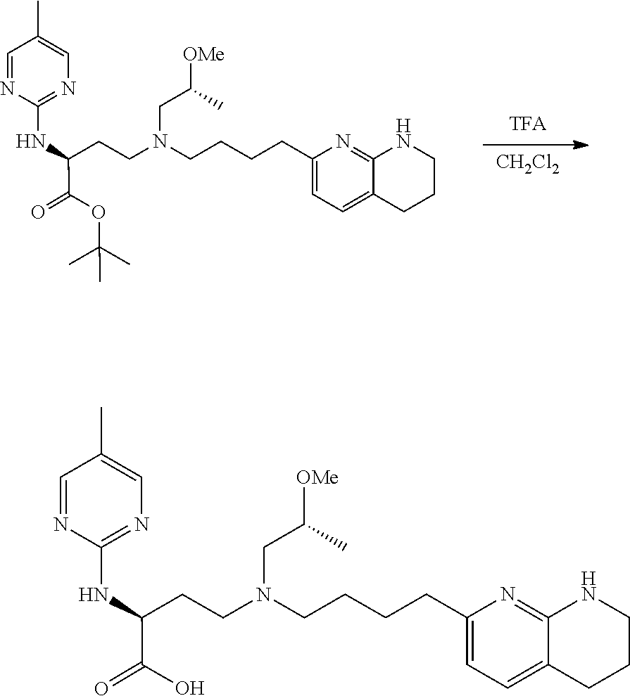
C(CN(CCC(NC1=NC=C(C)C=N1)C(=O)OC(C)(C)C)CCCCC1=CC=C2C(=N1)NCCC2)(C)[OMe].[CH2Cl2].C(CN(CCC(NC1=NC=C(C)C=N1)C(=O)O)CCCCC1=CC=C2C(=N1)NCCC2)(C)[OMe]
